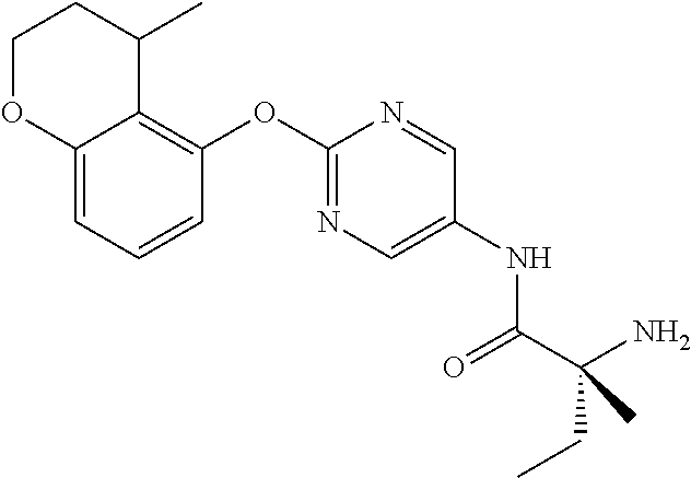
C12=CC=CC(OC3=NC=C(NC(C(N)(CC)C)=O)C=N3)=C1C(C)CCO2
